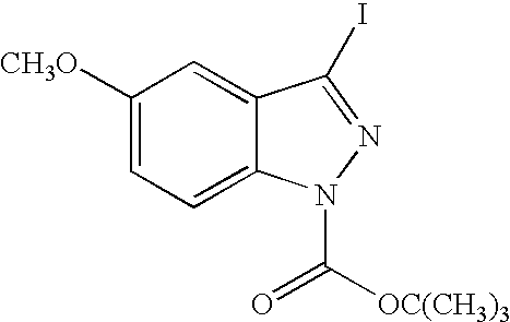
C1([CH3O])=CC=C2C(=C1)C(I)=NN2C([OC(CH3)3])=O
